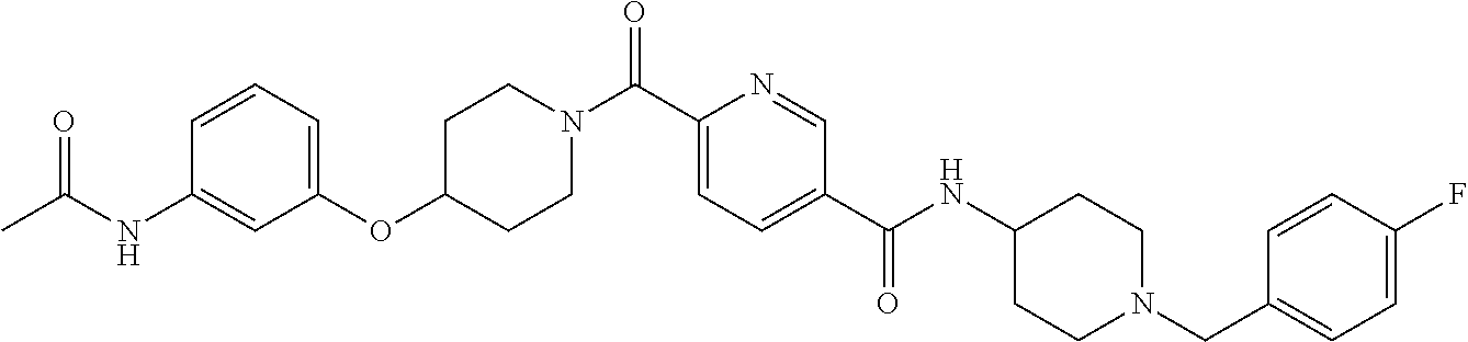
C(C1=CC=C(C(NC2CCN(CC3=CC=C(F)C=C3)CC2)=O)C=N1)(=O)N1CCC(OC2=CC=CC(NC(C)=O)=C2)CC1
